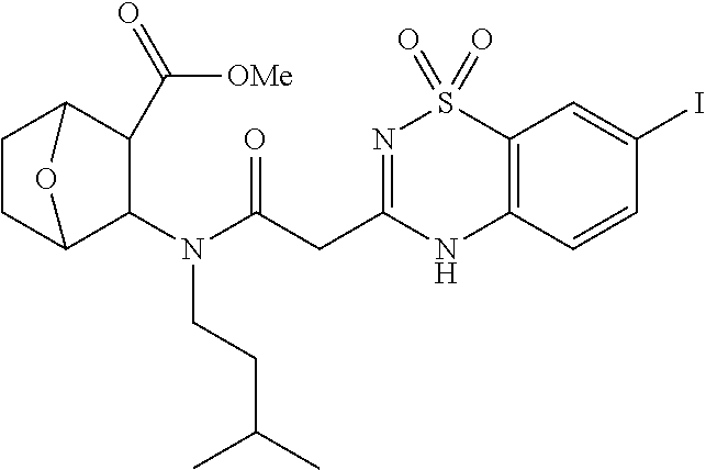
C1CC2C(N(C(=O)CC3=NS(=O)(=O)C4=C(N3)C=CC(I)=C4)CCC(C)C)C(C(=O)[OMe])C1O2
